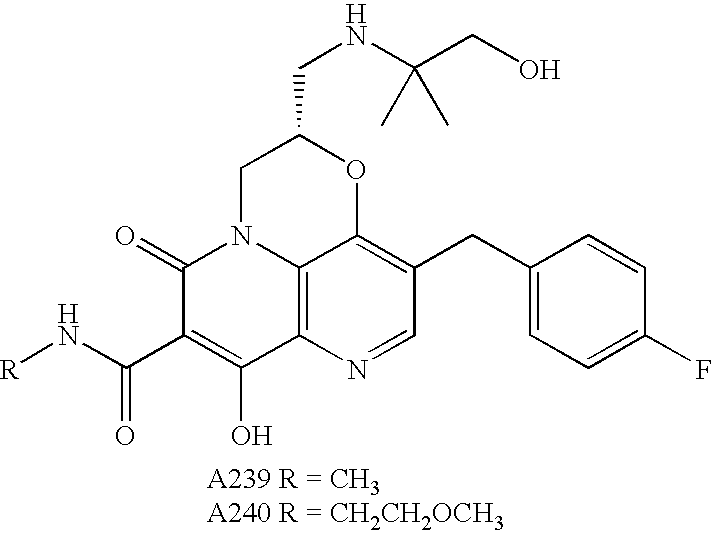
C12=C3N=CC(CC4=CC=C(F)C=C4)=C1OC(CNC(CO)(C)C)CN2C(=O)C(C(=O)N[R])=C3O
